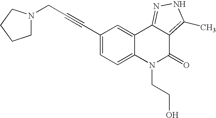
C(#CCN1CCCC1)C1=CC=C2C(=C1)C1=NNC(C)=C1C(=O)N2CCO
